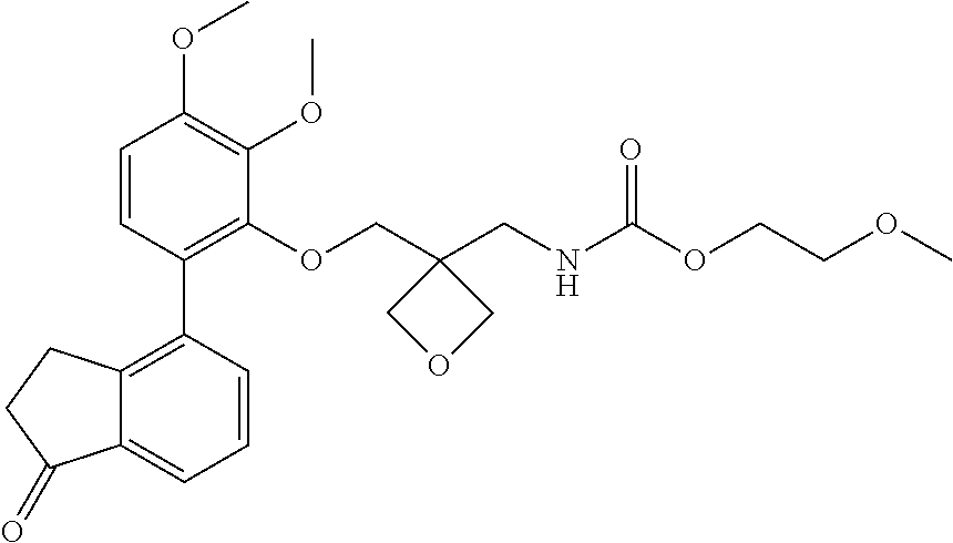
C1=CC(C2=C3C(=CC=C2)C(=O)CC3)=C(OCC2(CNC(OCCOC)=O)COC2)C(OC)=C1OC
